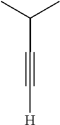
C(C(C)C)#C[H]
